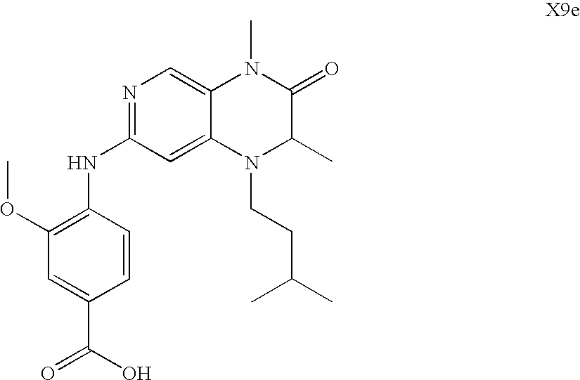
C1=CC(NC2=NC=C3C(=C2)N(CCC(C)C)C(C)C(=O)N3C)=C(OC)C=C1C(O)=O
